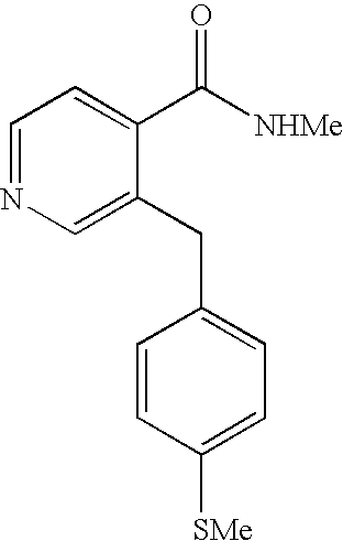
C1=NC=C(CC2=CC=C([SMe])C=C2)C(C([NHMe])=O)=C1
